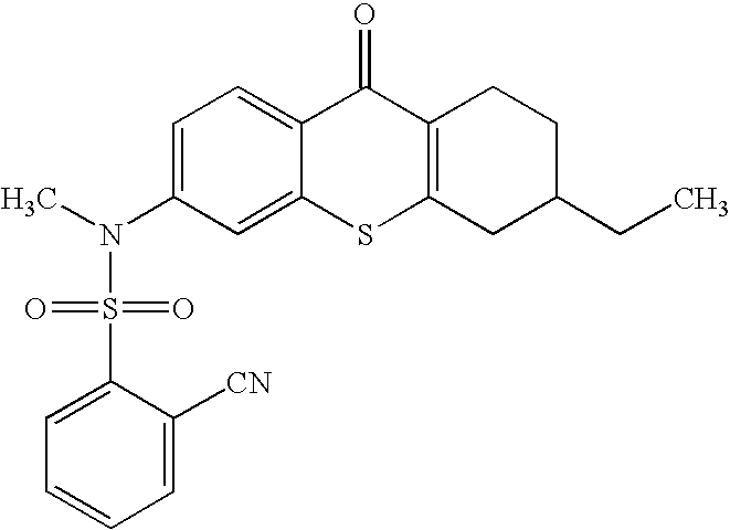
C1=C(N(S(C2=CC=CC=C2[CN])(=O)=O)C)C=C2C(=C1)C(=O)C1=C(S2)CC(CC)CC1
